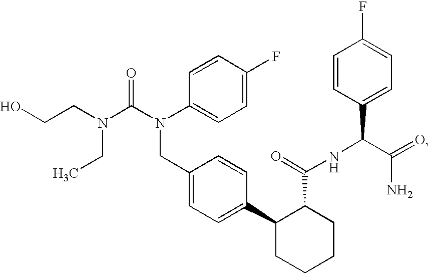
C1(CN(C(N(CCO)CC)=O)C2=CC=C(F)C=C2)=CC=C(C2C(C(NC(C3=CC=C(F)C=C3)C(=O)N)=O)CCCC2)C=C1
